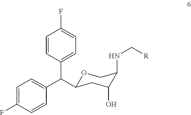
C1=CC(C(C2=CC=C(F)C=C2)C2OCC(NC[R])C(O)C2)=CC=C1F
